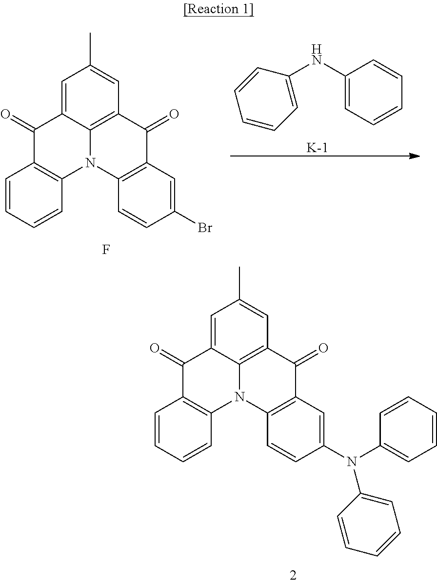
C1=C2C3=C(C=C1C)C(=O)C1=C(N3C3=C(C2=O)C=CC=C3)C=CC(N(C2=CC=CC=C2)C2=CC=CC=C2)=C1.C1=C2C3=C(C=C1C)C(=O)C1=C(N3C3=C(C2=O)C=CC=C3)C=CC(Br)=C1.F.C1(NC2=CC=CC=C2)=CC=CC=C1.[K]
